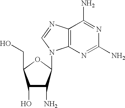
C1(O)C(N)C(N2C3=C(C(N)=NC(N)=N3)N=C2)OC1CO
